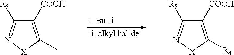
C1([COOH])=C(C)[X]N=C1[R5].C1([COOH])=C([R4])[X]N=C1[R5]
